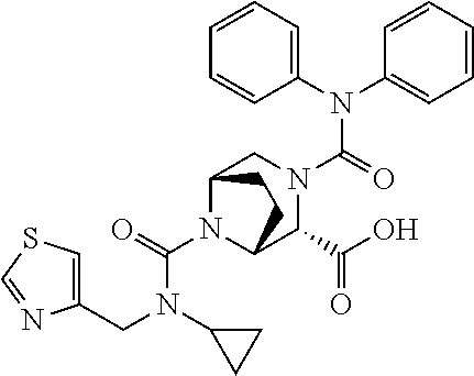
N(C(=O)N1CC2N(C(N(C3CC3)CC3=CSC=N3)=O)C(C1C(O)=O)CC2)(C1=CC=CC=C1)C1=CC=CC=C1
